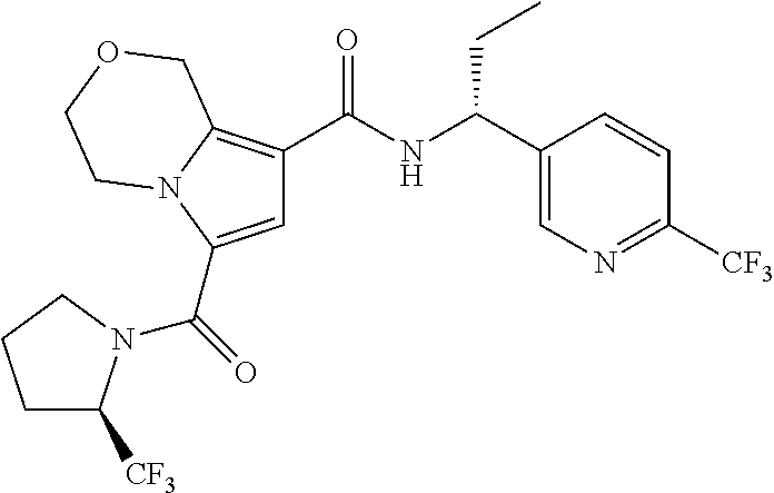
C1=C(C(=O)N2C([CF3])CCC2)N2C(=C1C(NC(C1=CN=C([CF3])C=C1)CC)=O)COCC2
